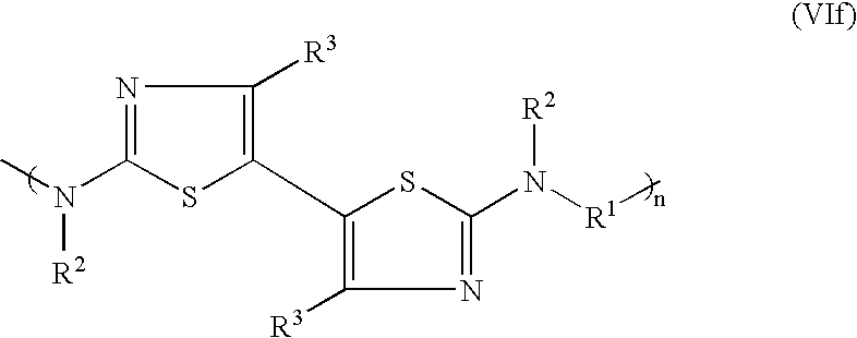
N1=C(N([R1]C)[R2])SC(C2=C([R3])N=C(N(C)[R2])S2)=C1[R3]
